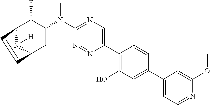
C12N([H])C(CC(N(C3=NC=C(C4=C(O)C=C(C5=CC=NC(OC)=C5)C=C4)N=N3)C)C1F)C=C2
